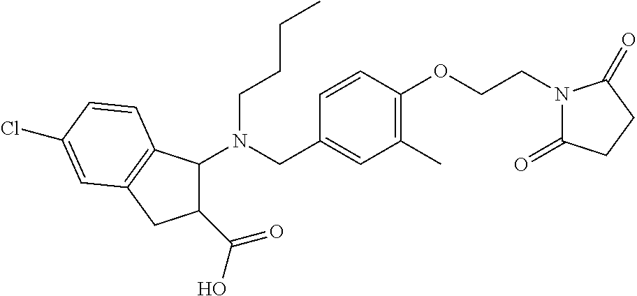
N(CC1=CC(C)=C(OCCN2C(=O)CCC2=O)C=C1)(CCCC)C1C(C(O)=O)CC2=C1C=CC(Cl)=C2
